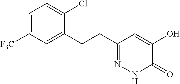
C1=C([F3C])C=C(CCC2=NNC(=O)C(O)=C2)C(Cl)=C1
